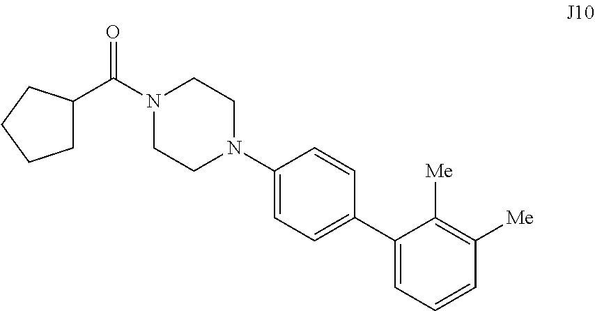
C1C(C(N2CCN(C3=CC=C(C4=CC=CC([Me])=C4[Me])C=C3)CC2)=O)CCC1
